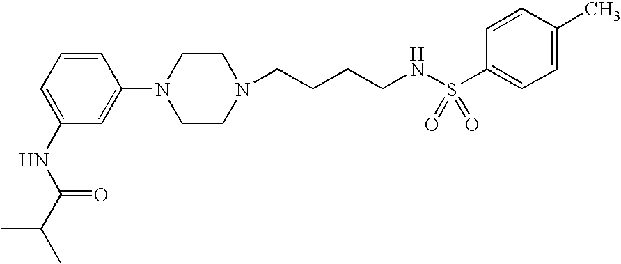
C1(NC(C(C)C)=O)=CC=CC(N2CCN(CCCCNS(C3=CC=C(C)C=C3)(=O)=O)CC2)=C1
